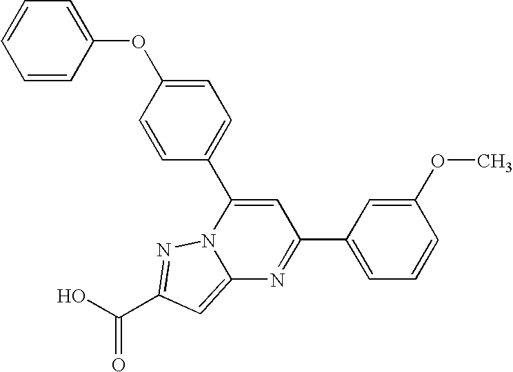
O=C(O)C1=NN2C(=C1)N=C(C1=CC=CC(OC)=C1)C=C2C1=CC=C(OC2=CC=CC=C2)C=C1
